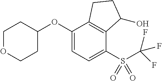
O(C1=CC=C(S(C(F)(F)F)(=O)=O)C2=C1CCC2O)C1CCOCC1
